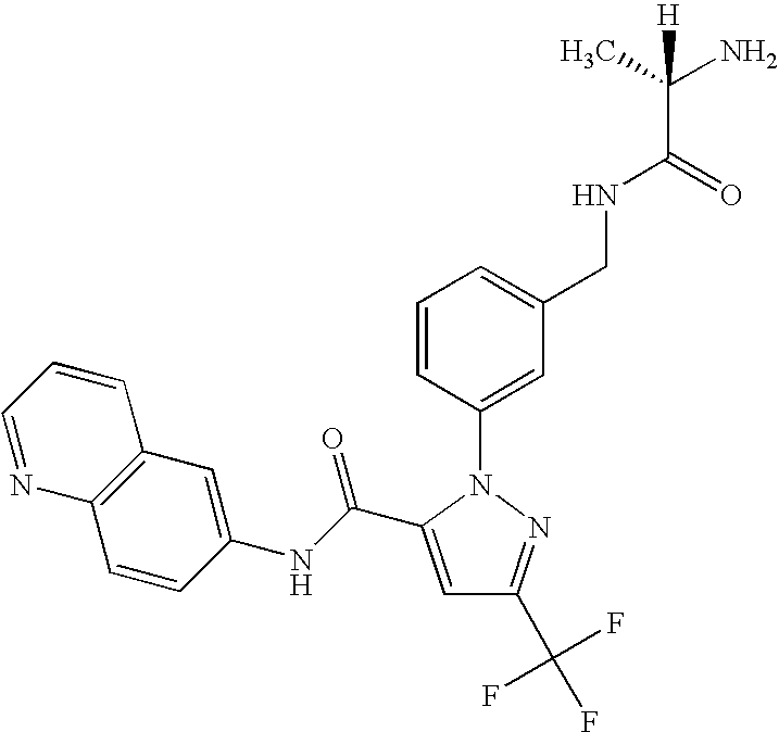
C1=C(C(NC2=CC3=C(C=C2)N=CC=C3)=O)N(C2=CC(CNC(C(N)(C)[H])=O)=CC=C2)N=C1C(F)(F)F
